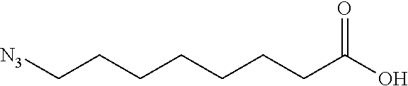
[N3]CCCCCCCC(O)=O
